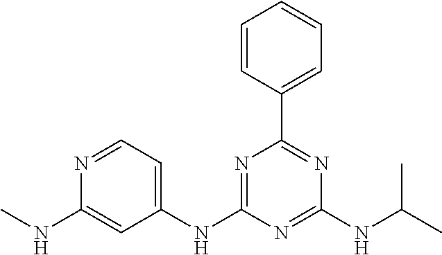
C1=CC(C2=NC(NC(C)C)=NC(NC3=CC=NC(NC)=C3)=N2)=CC=C1
